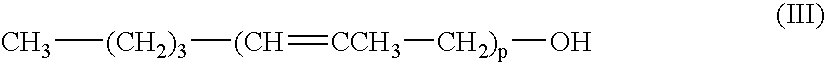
C[(CH2)3][(CH]=[CCH3][CH2)p]O
